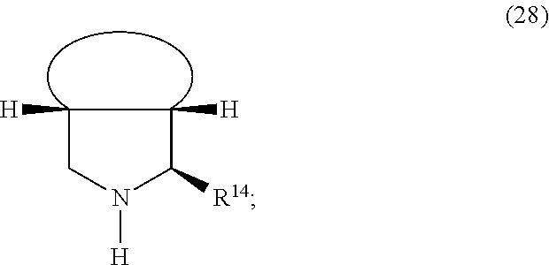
C1N([H])C([R14])C([H])C1[H]
